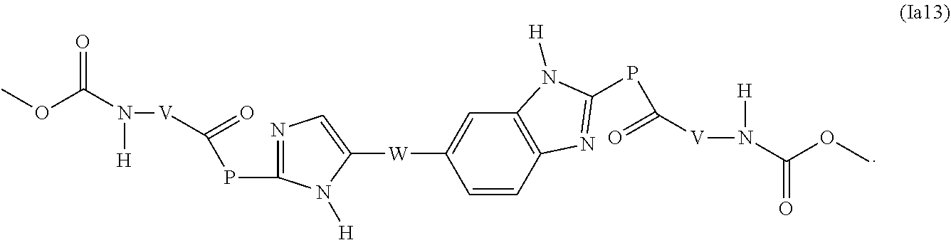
COC(N([H])[V]C(=O)PC1=NC=C([W]C2=CC3=C(C=C2)N=C(PC(=O)[V]N([H])C(OC)=O)N3[H])N1[H])=O
